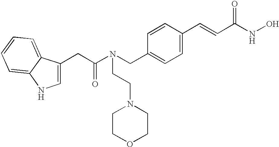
C1=C(CC(N(CC2=CC=C(C=CC(=O)NO)C=C2)CCN2CCOCC2)=O)C2=CC=CC=C2N1
